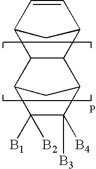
C12C=CC(C1)C1C2C2C([B3])([B4])C([B1])([B2])C1C2
